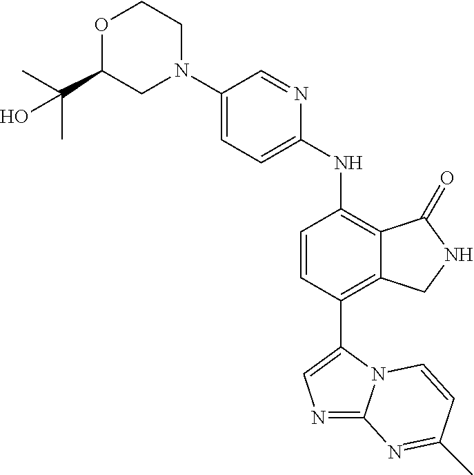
N1=C2N(C(C3=C4C(=C(NC5=CC=C(N6CCOC(C(C)(C)O)C6)C=N5)C=C3)C(=O)NC4)=C1)C=CC(C)=N2
